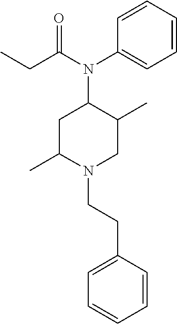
C1=CC=CC(CCN2CC(C)C(N(C(CC)=O)C3=CC=CC=C3)CC2C)=C1
